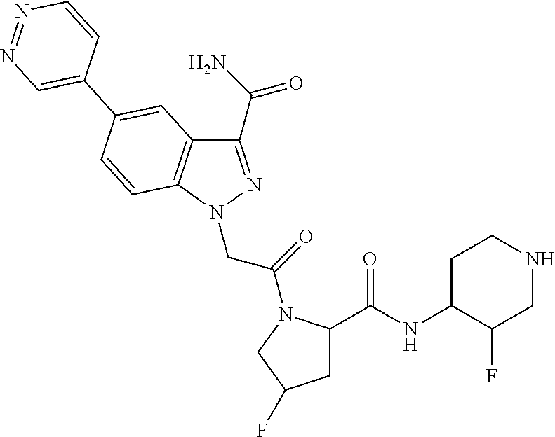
C1(C(N)=O)=NN(CC(=O)N2C(C(=O)NC3C(F)CNCC3)CC(F)C2)C2=C1C=C(C1=CN=NC=C1)C=C2
